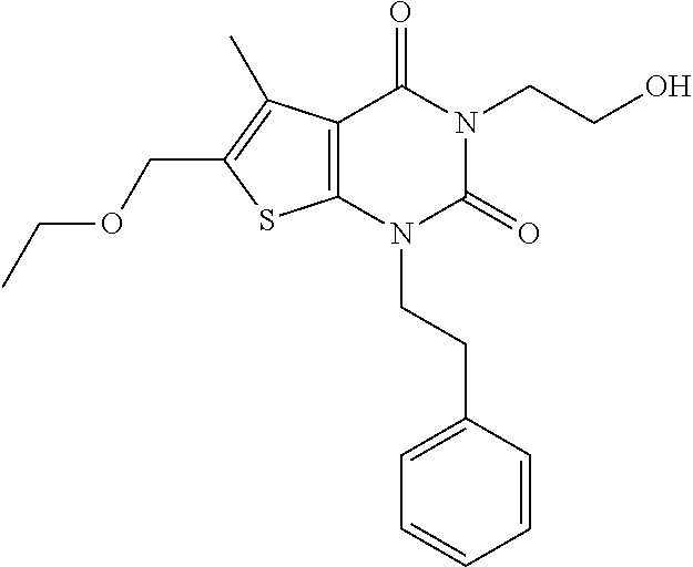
C12=C(N(CCC3=CC=CC=C3)C(=O)N(CCO)C1=O)SC(COCC)=C2C
